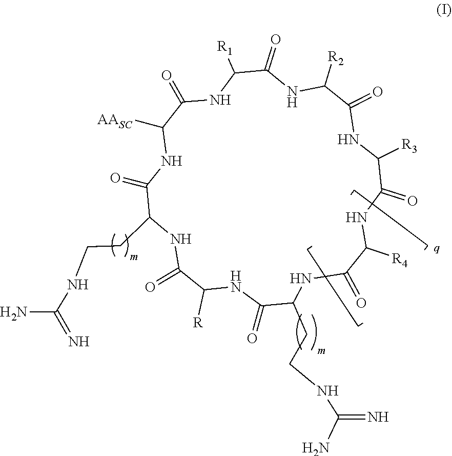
N(C(N)=N)CCC1C(=O)NC([AASC])C(=O)NC([R1])C(=O)NC([R2])C(=O)NC([R3])C(=O)NC([R4])C(=O)NC(CCNC(=N)N)C(=O)NC([R])C(=O)N1
